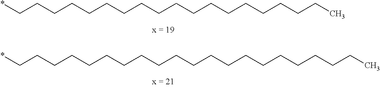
*CCCCCCCCCCCCCCCCCCC.*CCCCCCCCCCCCCCCCCCCCC
